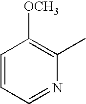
C1=CC=NC(C)=C1[OCH3]
